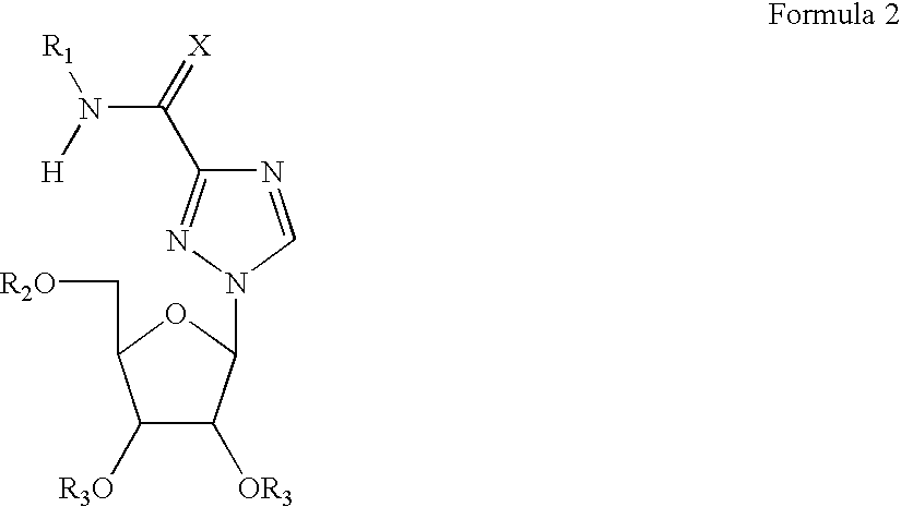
C1([R3O])C([OR3])C(N2N=C(C(=[X])N([R1])[H])N=C2)OC1C[R2O]
